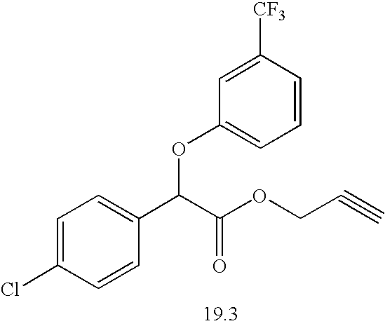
C1=C(Cl)C=CC(C(C(OCC#C)=O)OC2=CC=CC([CF3])=C2)=C1
